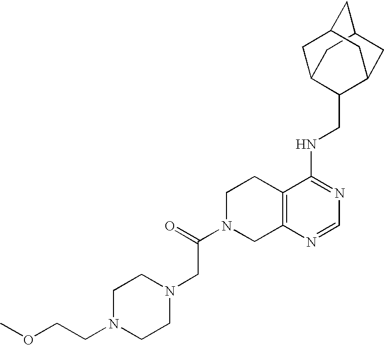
C12=C(N=CN=C1NCC1C3CC4CC(C3)CC1C4)CN(C(CN1CCN(CCOC)CC1)=O)CC2
